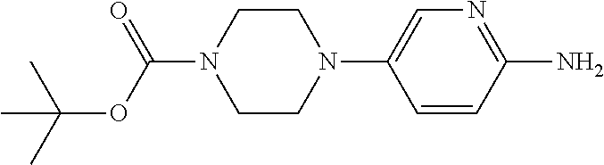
C1CN(C(OC(C)(C)C)=O)CCN1C1=CN=C(N)C=C1
